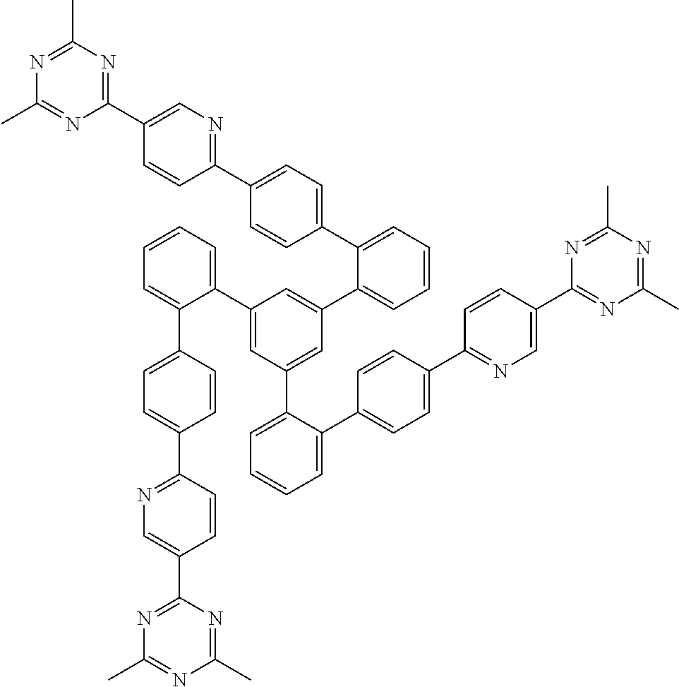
C1(C2=CC(C3=CC=CC=C3C3=CC=C(C4=NC=C(C5=NC(C)=NC(C)=N5)C=C4)C=C3)=CC(C3=CC=CC=C3C3=CC=C(C4=NC=C(C5=NC(C)=NC(C)=N5)C=C4)C=C3)=C2)=CC=CC=C1C1=CC=C(C2=NC=C(C3=NC(C)=NC(C)=N3)C=C2)C=C1
